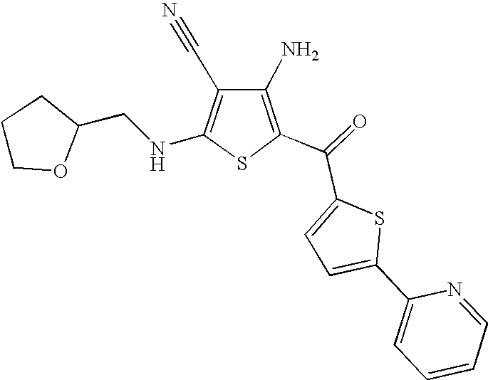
N(C1=C(C#N)C(N)=C(C(C2=CC=C(C3=CC=CC=N3)S2)=O)S1)CC1CCCO1
